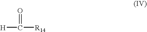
[H]C([R14])=O
